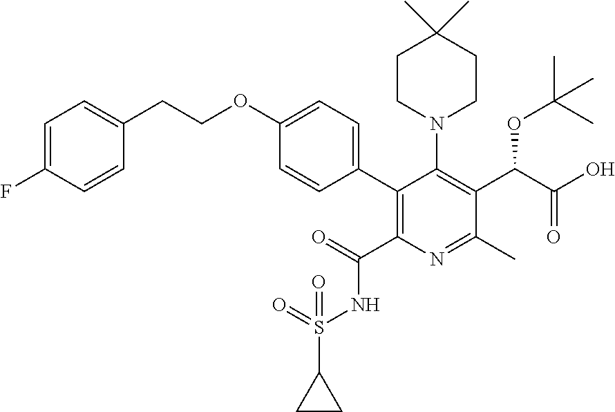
C1(C2=C(C(=O)NS(=O)(C3CC3)=O)N=C(C)C(C(C(O)=O)OC(C)(C)C)=C2N2CCC(C)(C)CC2)=CC=C(OCCC2=CC=C(F)C=C2)C=C1
